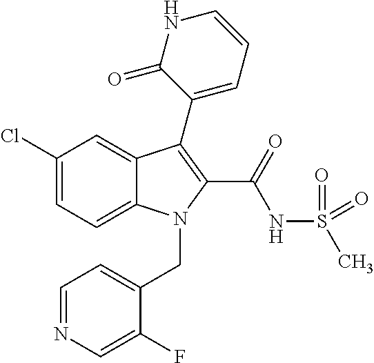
C1(Cl)=CC=C2C(=C1)C(C1=CC=CNC1=O)=C(C(NS(C)(=O)=O)=O)N2CC1=CC=NC=C1F
